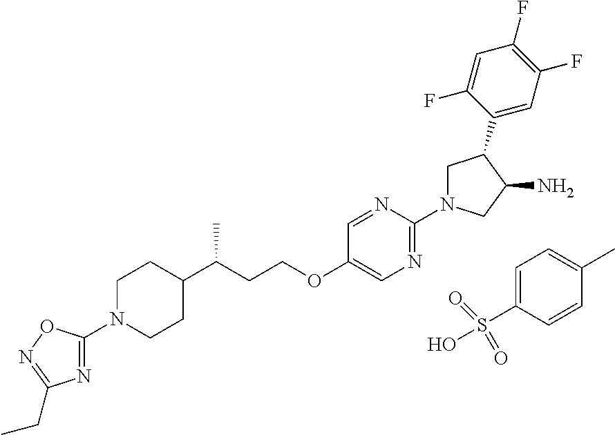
C1=C(S(O)(=O)=O)C=CC(C)=C1.N1=C(N2CC(C3=CC(F)=C(F)C=C3F)C(N)C2)N=CC(OCCC(C2CCN(C3=NC(CC)=NO3)CC2)C)=C1
